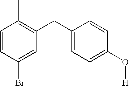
C1=CC(Br)=CC(CC2=CC=C(O[H])C=C2)=C1C
